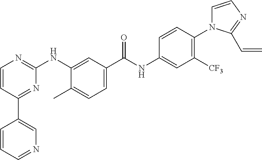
C1(C2=CN=CC=C2)=NC(NC2=CC(C(NC3=CC([CF3])=C(N4C=CN=C4C=C)C=C3)=O)=CC=C2C)=NC=C1
